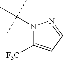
N1(C(C)(C)C)C([F3C])=CC=N1
